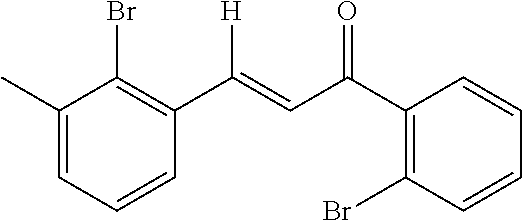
C1(C)=CC=CC(C(=CC(C2=C(Br)C=CC=C2)=O)[H])=C1Br
